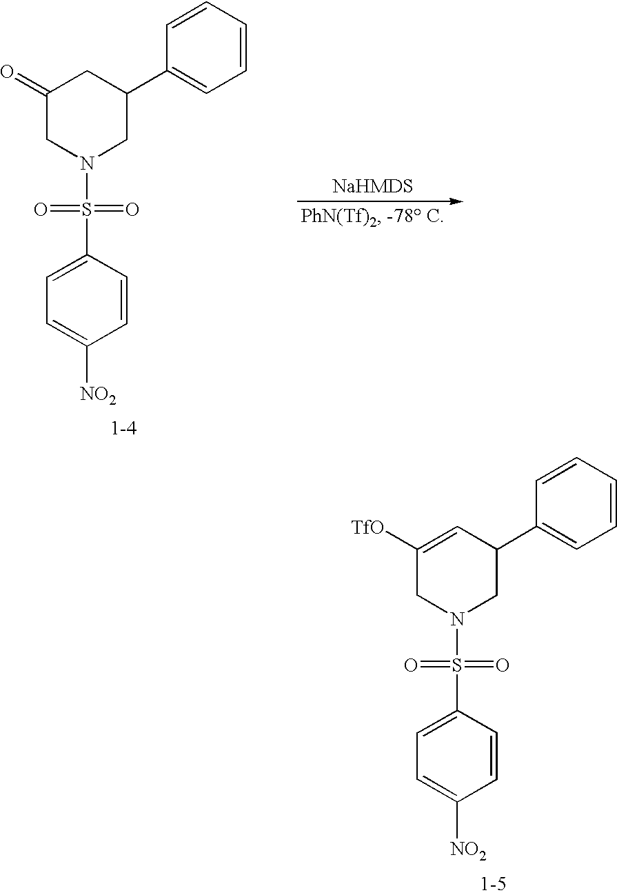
C1(=O)CN(S(=O)(=O)C2=CC=C([NO2])C=C2)CC(C2=CC=CC=C2)C1.C1([TfO])=CC(C2=CC=CC=C2)CN(S(=O)(=O)C2=CC=C([NO2])C=C2)C1
